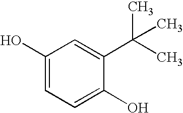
C1(O)=CC=C(O)C(C(C)(C)C)=C1
